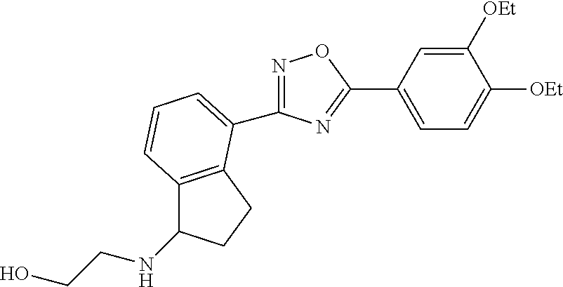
N1=C(C2=CC=CC3=C2CCC3NCCO)N=C(C2=CC=C([OEt])C([OEt])=C2)O1
